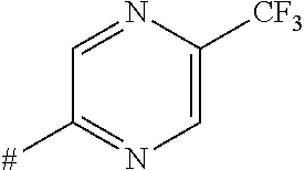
C1=NC([CF3])=CN=C1[#]
